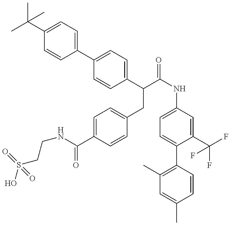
OS(CCNC(=O)C1=CC=C(CC(C2=CC=C(C3=CC=C(C(C)(C)C)C=C3)C=C2)C(=O)NC2=CC=C(C3=C(C)C=C(C)C=C3)C(C(F)(F)F)=C2)C=C1)(=O)=O
